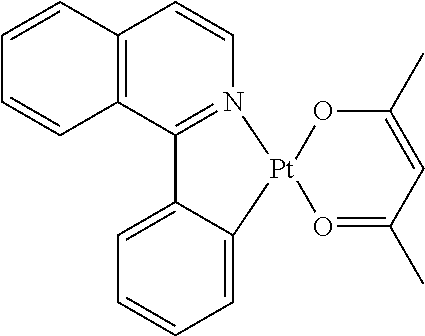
C12=C(C3=N(C=C1)[Pt]1(C4=CC=CC=C34)O=C(C)C=C(C)O1)C=CC=C2
